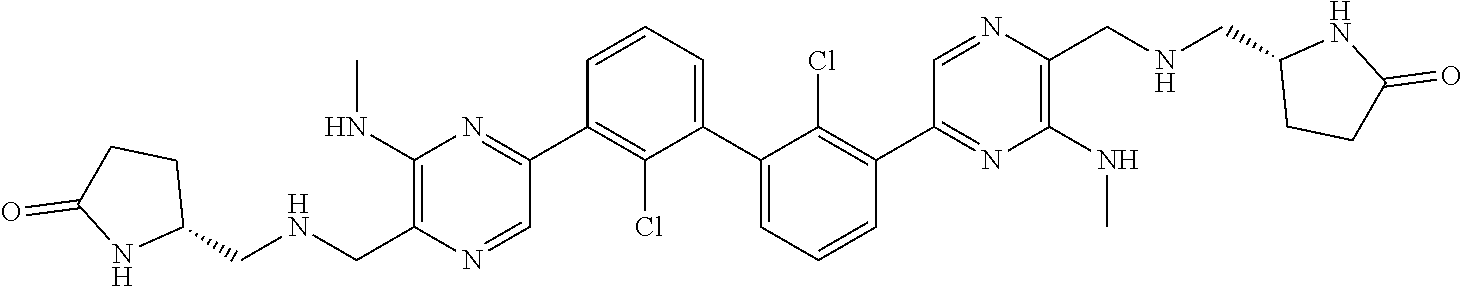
C1(C2=NC(NC)=C(C[HN]CC3CCC(=O)N3)N=C2)=C(Cl)C(C2=CC=CC(C3=NC(NC)=C(CNCC4CCC(=O)N4)N=C3)=C2Cl)=CC=C1
